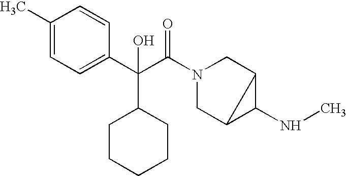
C1(C)=CC=C(C(C(N2CC3C(NC)C3C2)=O)(C2CCCCC2)O)C=C1
